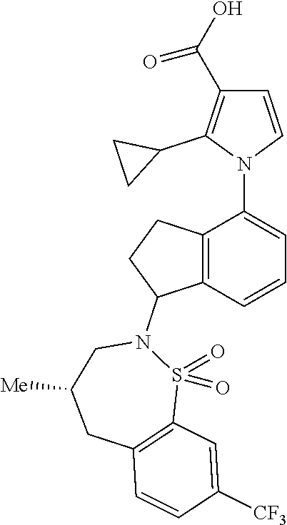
C12=C(C=CC=C1N1C=CC(C(O)=O)=C1C1CC1)C(N1CC([Me])CC3=C(S1(=O)=O)C=C([CF3])C=C3)CC2
